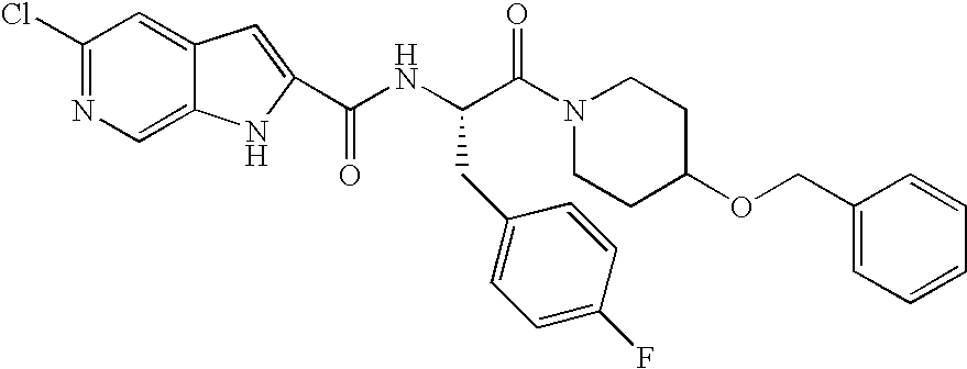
C1(Cl)=NC=C2C(=C1)C=C(C(NC(C(=O)N1CCC(OCC3=CC=CC=C3)CC1)CC1=CC=C(F)C=C1)=O)N2
